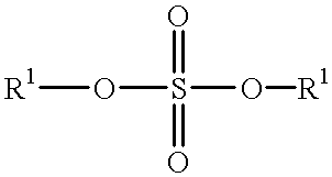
[R1]OS(O[R1])(=O)=O
